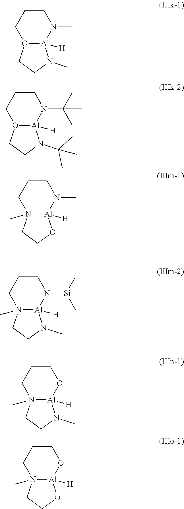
N12(C)[Al]([H])(OCCC1)N(C)CC2.O12[Al]([H])(N(C)CCC1)N(C)CC2.N12(C)[Al]([H])(OCCC1)OCC2.O12[Al]([H])(N(C(C)(C)C)CCC1)N(C(C)(C)C)CC2.N12(C)[Al]([H])(N(C)CCC1)OCC2.N12(C)[Al]([H])(N([Si](C)(C)C)CCC1)N(C)CC2
